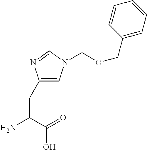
C1(CC(N)C(=O)O)=CN(COCC2=CC=CC=C2)C=N1
